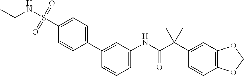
C1=CC(C2=CC=C(S(=O)(=O)NCC)C=C2)=CC(NC(C2(C3=CC4=C(C=C3)OCO4)CC2)=O)=C1
